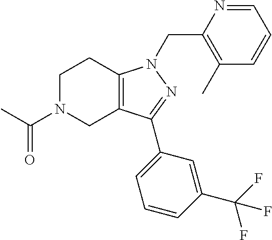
C1N(C(C)=O)CC2=C(C1)N(CC1=C(C)C=CC=N1)N=C2C1=CC=CC(C(F)(F)F)=C1
